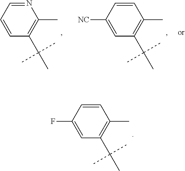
C1(F)=CC(C(C)(C)C)=C(C)C=C1.C1=CC(C(C)(C)C)=C(C)N=C1.C1([NC])=CC(C(C)(C)C)=C(C)C=C1
